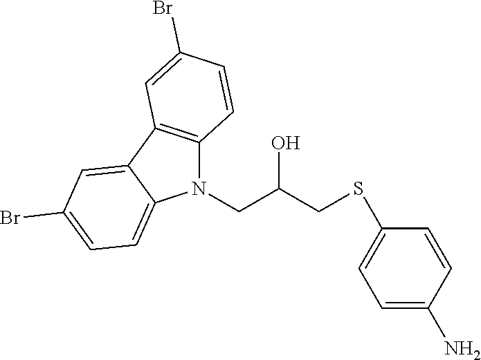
C1=CC(N)=CC=C1SCC(CN1C2=C(C3=CC(Br)=CC=C13)C=C(Br)C=C2)O
